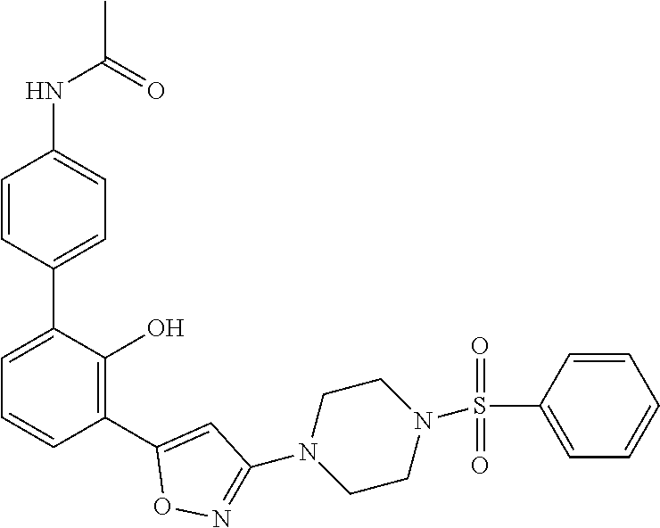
C1(NC(C)=O)=CC=C(C2=CC=CC(C3=CC(N4CCN(S(C5=CC=CC=C5)(=O)=O)CC4)=NO3)=C2O)C=C1
